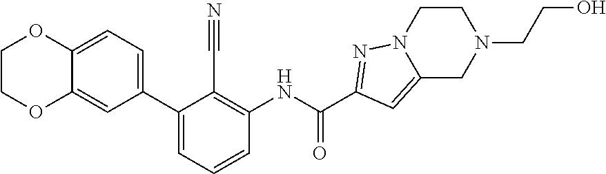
C1(C2=CC=CC(NC(=O)C3=NN4CCN(CCO)CC4=C3)=C2C#N)=CC=C2C(=C1)OCCO2
